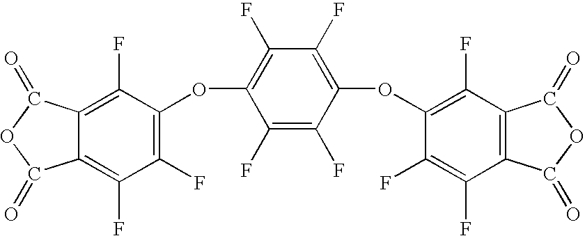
C12=C(F)C(F)=C(OC3=C(F)C(F)=C(OC4=C(F)C5=C(C(F)=C4F)C(=O)OC5=O)C(F)=C3F)C(F)=C1C(=O)OC2=O
